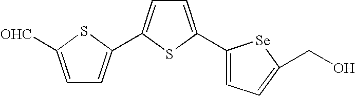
C1=C([OHC])SC(C2=CC=C(C3=CC=C(CO)[Se]3)S2)=C1
